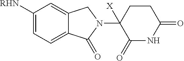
C1([RHN])=CC=C2C(=C1)CN(C1([X])C(=O)NC(=O)CC1)C2=O
